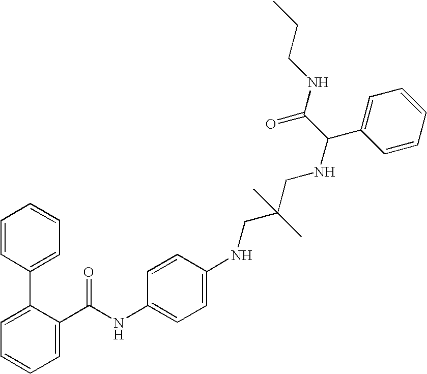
C1=C(C(NC2=CC=C(NCC(CNC(C3=CC=CC=C3)C(NCCC)=O)(C)C)C=C2)=O)C(C2=CC=CC=C2)=CC=C1
